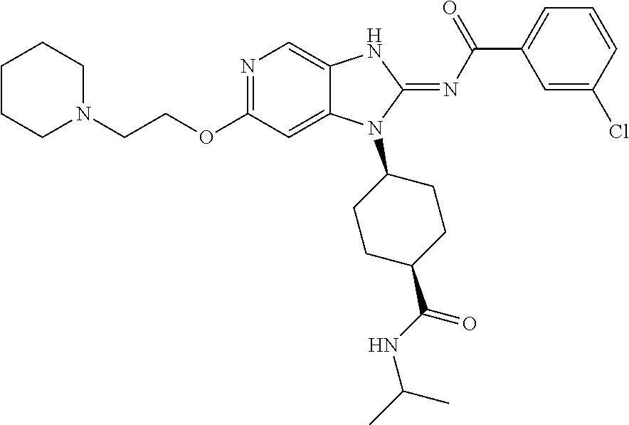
C1CCN(CCOC2=NC=C3C(=C2)N(C2CCC(C(NC(C)C)=O)CC2)C(=NC(C2=CC=CC(Cl)=C2)=O)N3)CC1
